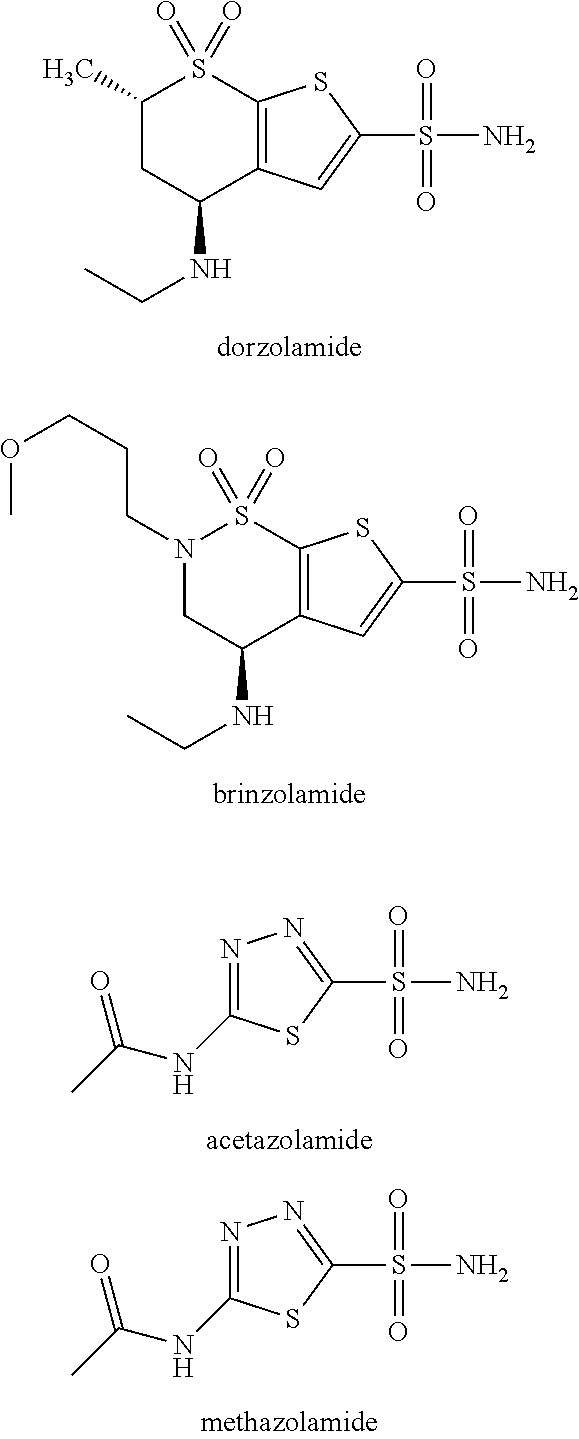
C12=C(C=C(S(N)(=O)=O)S1)C(NCC)CC(C)S2(=O)=O.C12=C(C=C(S(N)(=O)=O)S1)C(NCC)CN(CCCOC)S2(=O)=O.N1=C(NC(=O)C)SC(S(N)(=O)=O)=N1.N1=C(NC(=O)C)SC(S(N)(=O)=O)=N1
